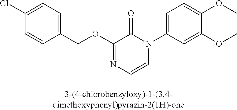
C1(Cl)=CC=C(COC2=NC=CN(C3=CC=C(OC)C(OC)=C3)C2=O)C=C1
